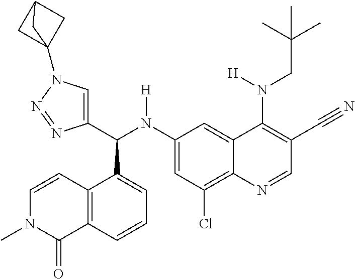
C1(N(C(C2=CN(C34CC(C3)C4)N=N2)C2=CC=CC3=C2C=CN(C)C3=O)[H])=CC(Cl)=C2C(=C1)C(N(CC(C)(C)C)[H])=C(C#N)C=N2
